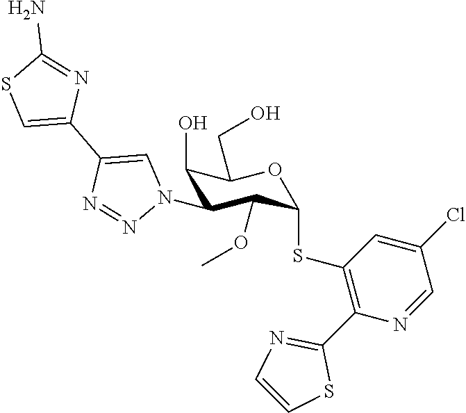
C1(O)C(N2C=C(C3=CSC(N)=N3)N=N2)C(OC)C(SC2=C(C3=NC=CS3)N=CC(Cl)=C2)OC1CO
